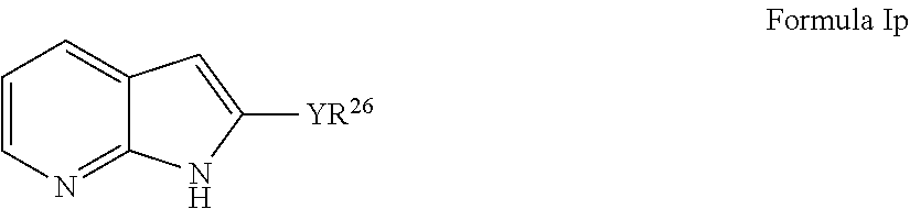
C1=CN=C2C(=C1)C=C([YR26])N2
